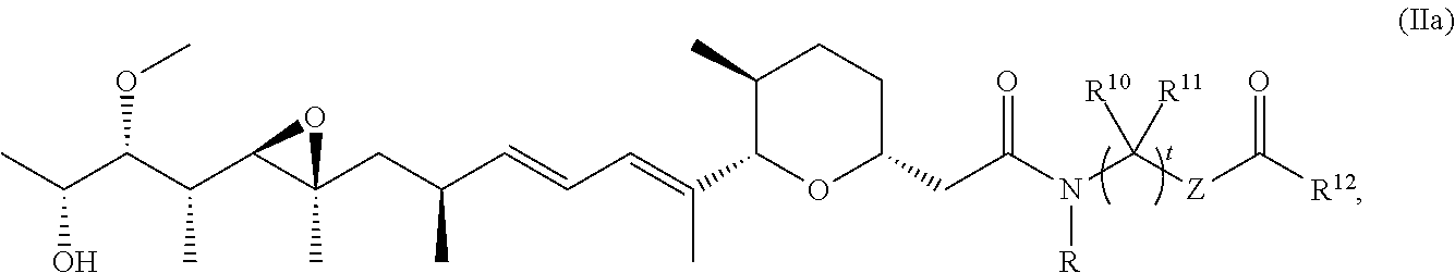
CC(C(C(C1C(C)(CC(C=CC=C(C2OC(CC(N([R])C([Z]C([R12])=O)([R10])[R11])=O)CCC2C)C)C)O1)C)OC)O
